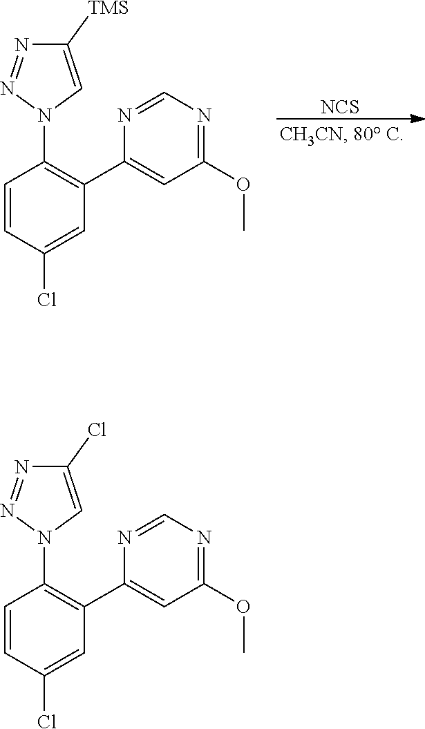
[NCS].C1=CC(Cl)=CC(C2=CC(OC)=NC=N2)=C1N1C=C([TMS])N=N1.C1=CC(Cl)=CC(C2=CC(OC)=NC=N2)=C1N1C=C(Cl)N=N1
